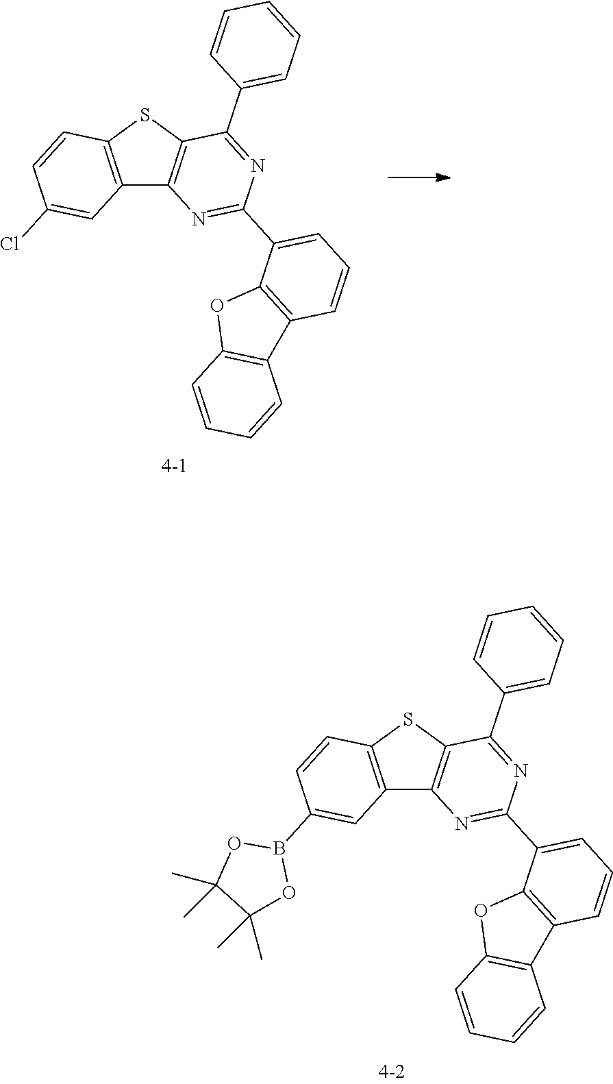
C12=C(SC3=C1N=C(C1=CC=CC4=C1OC1=C4C=CC=C1)N=C3C1=CC=CC=C1)C=CC(B1OC(C)(C)C(C)(C)O1)=C2.C12=C(SC3=C1N=C(C1=CC=CC4=C1OC1=C4C=CC=C1)N=C3C1=CC=CC=C1)C=CC(Cl)=C2
